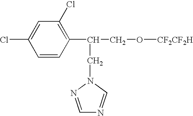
C1(Cl)=C(C(CO[CF2CF2H])CN2C=NC=N2)C=CC(Cl)=C1
